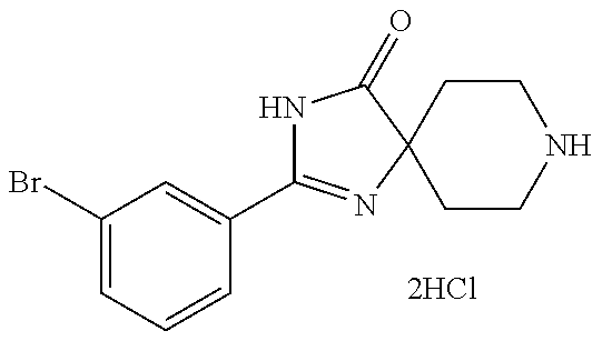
N1C(C2=CC(Br)=CC=C2)=NC2(C1=O)CCNCC2
